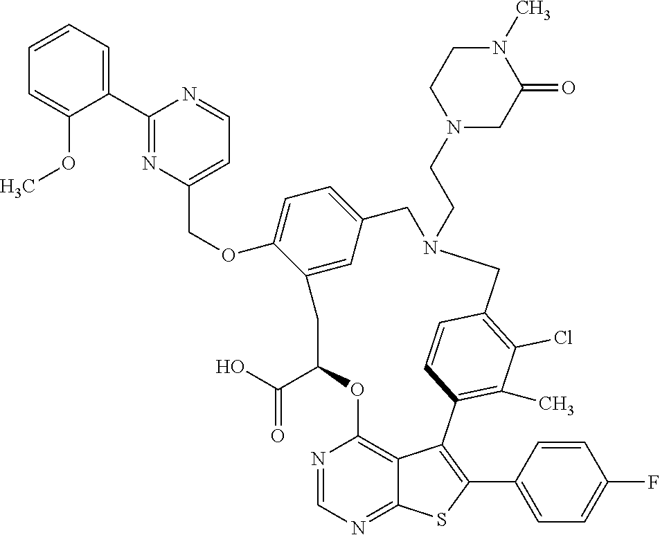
C1=CC=C(C2=NC(COC3=CC=C4C=C3CC(C(=O)O)OC3=C5C(=NC=N3)SC(C3=CC=C(F)C=C3)=C5C3=C(C)C(Cl)=C(C=C3)CN(CCN3CC(=O)N(C)CC3)C4)=CC=N2)C(OC)=C1
